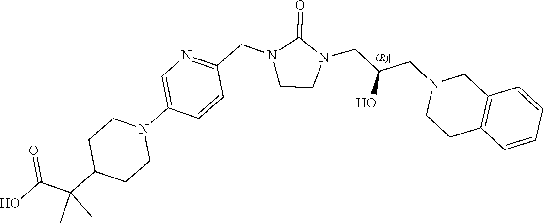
[(R)|].C1C(C(C(O)=O)(C)C)CCN(C2=CN=C(CN3CCN(CC(CN4CCC5=C(C4)C=CC=C5)[HO|])C3=O)C=C2)C1
